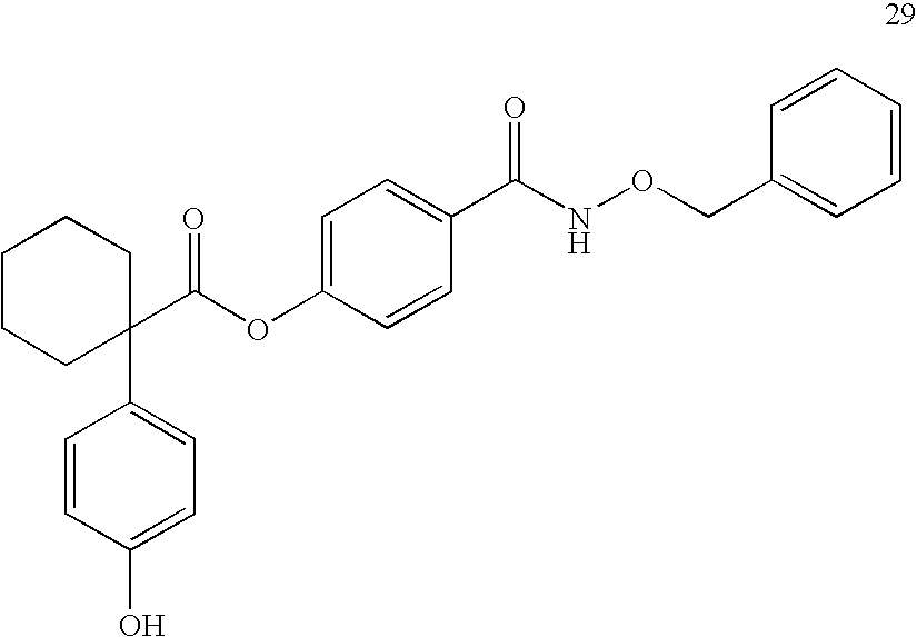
C1=C(OC(C2(C3=CC=C(O)C=C3)CCCCC2)=O)C=CC(C(NOCC2=CC=CC=C2)=O)=C1
